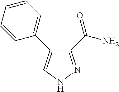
C1(C(N)=O)=NNC=C1C1=CC=CC=C1
